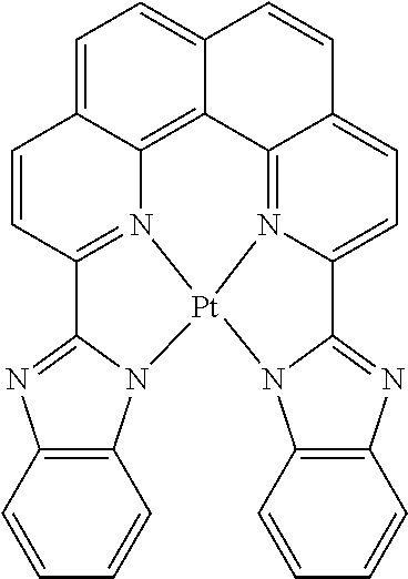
C1=C2C3=C4C(=C1)C=CC1=CC=C5N(=C41)[Pt]1(N3=C(C=C2)C2=NC3=C(N12)C=CC=C3)N1C2=C(N=C15)C=CC=C2
